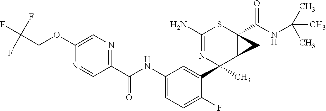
N1=CC(C(NC2=CC=C(F)C(C3(C)C4C(C(NC(C)(C)C)=O)(SC(N)=N3)C4)=C2)=O)=NC=C1OCC(F)(F)F
